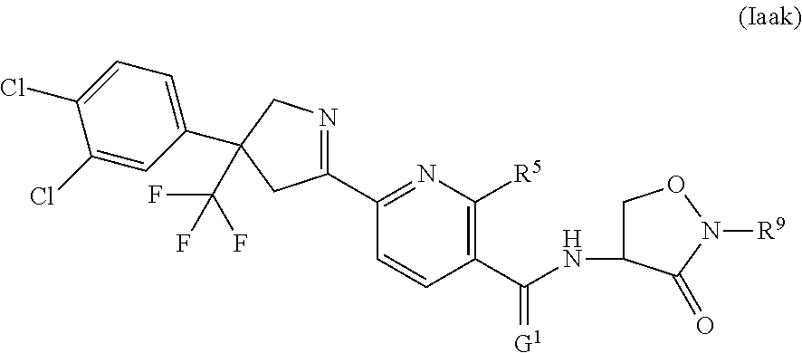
C(NC1CON([R9])C1=O)(C1=C([R5])N=C(C2=NCC(C3=CC=C(Cl)C(Cl)=C3)(C(F)(F)F)C2)C=C1)=[G1]
